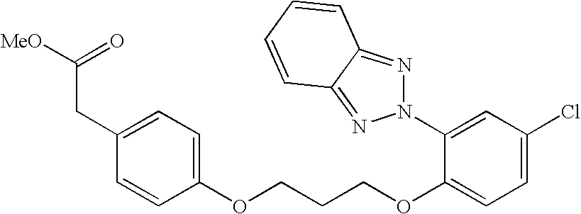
C1(CC([MeO])=O)=CC=C(OCCCOC2=CC=C(Cl)C=C2N2N=C3C(=N2)C=CC=C3)C=C1
